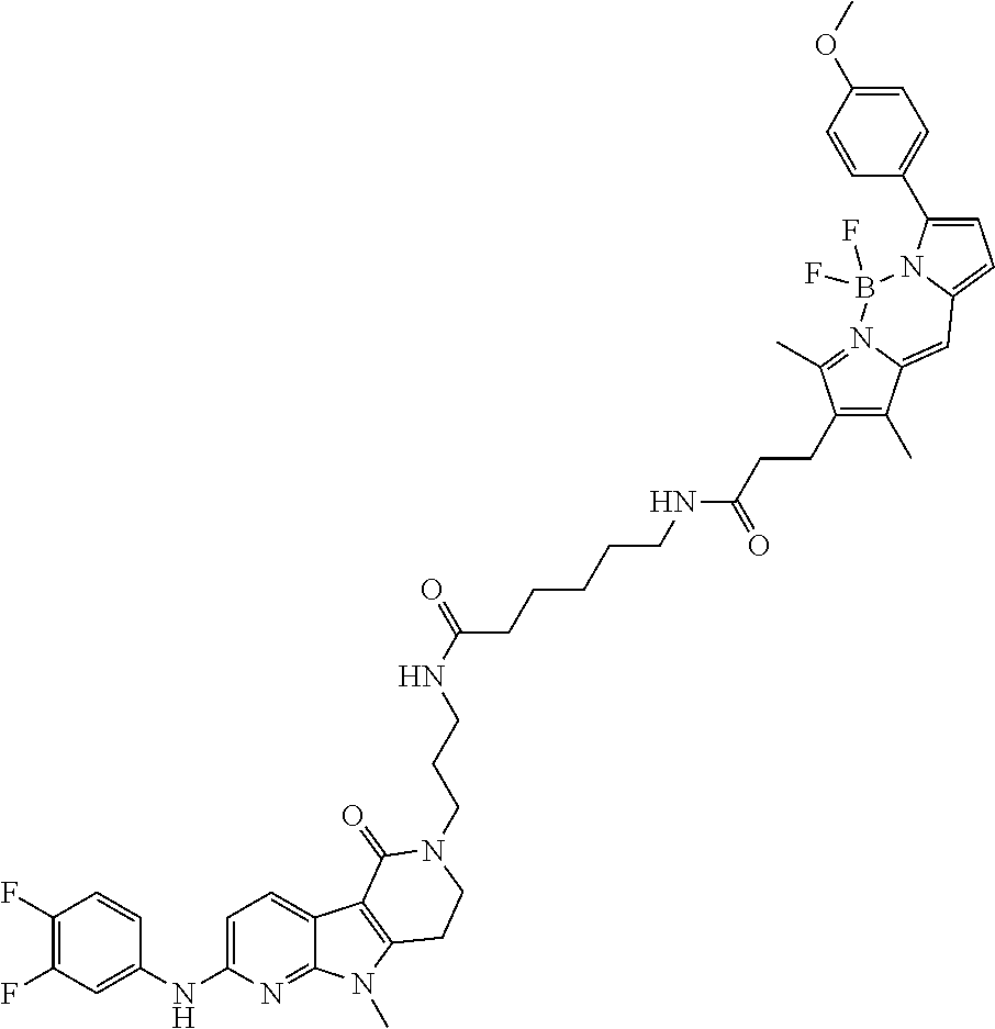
C1(F)=C(F)C=C(NC2=CC=C3C(=N2)N(C)C2=C3C(=O)N(CCCNC(=O)CCCCCNC(CCC3=C(C)C4=CC5=CC=C(C6=CC=C(OC)C=C6)N5B(F)(F)N4=C3C)=O)CC2)C=C1
